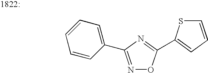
C1=CC=C(C2=NOC(C3=CC=CS3)=N2)C=C1
